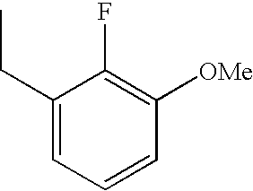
C1(CC)=CC=CC([OMe])=C1F
